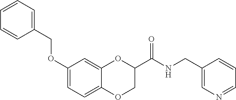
C1(OCC2=CC=CC=C2)=CC=C2C(=C1)OC(C(NCC1=CN=CC=C1)=O)CO2
